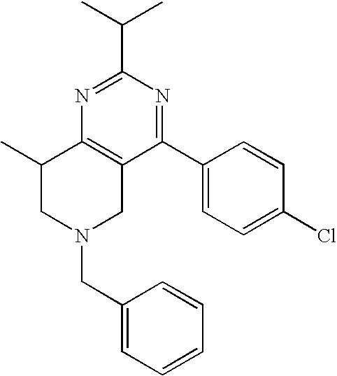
C1(C(C)C)=NC2=C(C(C3=CC=C(Cl)C=C3)=N1)CN(CC1=CC=CC=C1)CC2C
